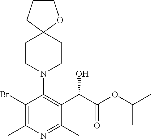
BrC1=C(C)N=C(C)C(C(O)C(=O)OC(C)C)=C1N1CCC2(CC1)OCCC2
